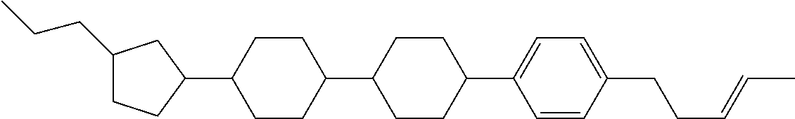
C1(CCC)CCC(C2CCC(C3CCC(C4=CC=C(CCC=CC)C=C4)CC3)CC2)C1
